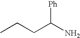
CCCC(N)[Ph]
